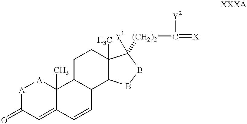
[A]1C(=O)C=C2C(C)([A]1)C1C(C=C2)C2C(C)(CC1)C([(CH2)2]C(=[X])[Y2])([Y1])BB2
